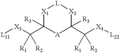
[L11][X3]C(C1([R3])[X1][L][X2]C(C([X4][L22])([R1])[R2])([R3])[A]1)([R1])[R2]
